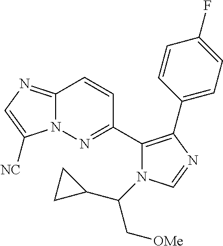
C12=NC=C([NC])N1N=C(C1=C(C3=CC=C(F)C=C3)N=CN1C(C[OMe])C1CC1)C=C2
